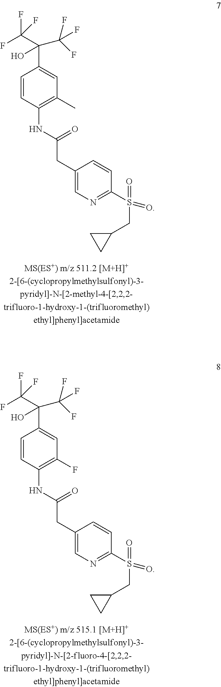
C1=CC(NC(CC2=CN=C(S(=O)(=O)CC3CC3)C=C2)=O)=C(C)C=C1C(C(F)(F)F)(C(F)(F)F)O.C1=CC(NC(CC2=CN=C(S(=O)(=O)CC3CC3)C=C2)=O)=C(F)C=C1C(C(F)(F)F)(C(F)(F)F)O
